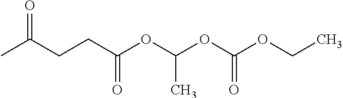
CC(CCC(OC(OC(OCC)=O)C)=O)=O
